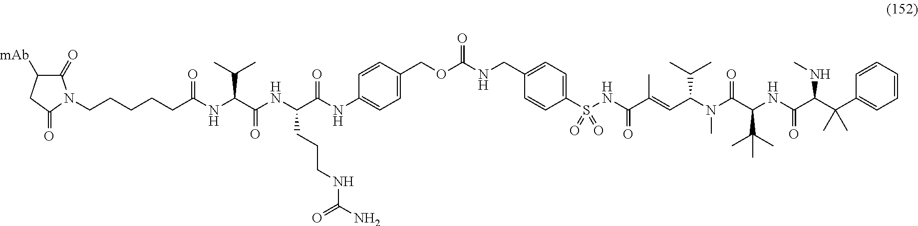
C1(=O)C([mAb])CC(=O)N1CCCCCC(=O)NC(C(=O)NC(CCCNC(N)=O)C(NC1=CC=C(COC(=O)NCC2=CC=C(S(NC(=O)C(C)=CC(C(C)C)N(C)C(C(C(C)(C)C)NC(=O)C(C(C3=CC=CC=C3)(C)C)NC)=O)(=O)=O)C=C2)C=C1)=O)C(C)C
